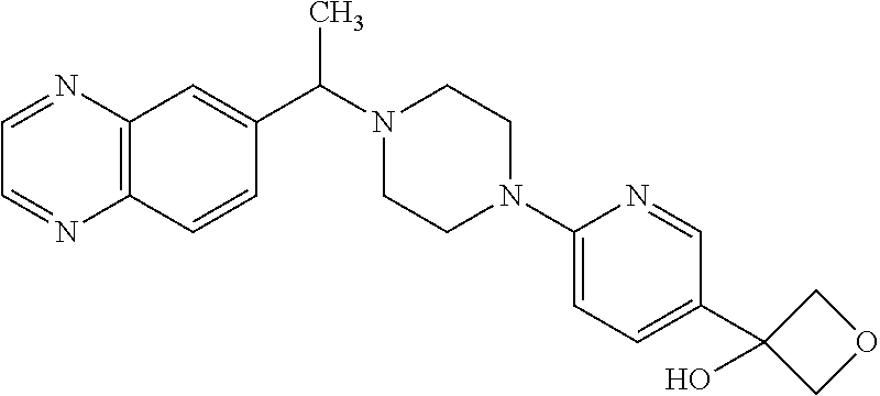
C12=C(C=CC(C(N3CCN(C4=CC=C(C5(O)COC5)C=N4)CC3)C)=C1)N=CC=N2
